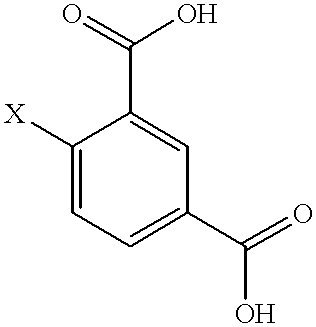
C1([X])=CC=C(C(=O)O)C=C1C(=O)O
